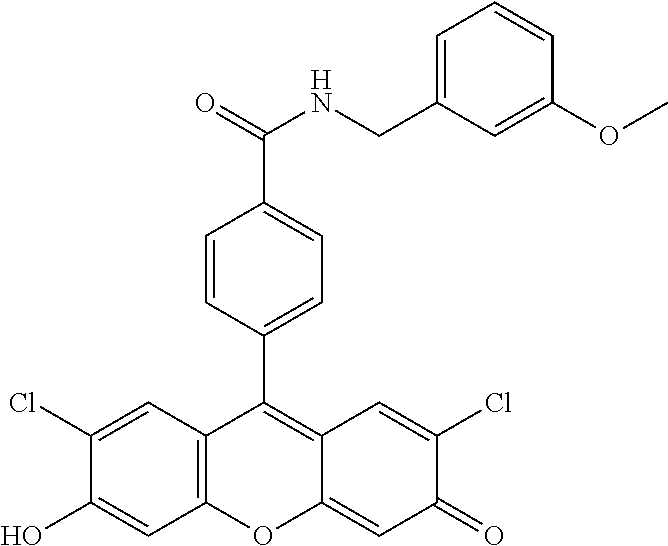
C12=C(C=C(Cl)C(O)=C1)C(C1=CC=C(C(=O)NCC3=CC=CC(OC)=C3)C=C1)=C1C(=CC(=O)C(Cl)=C1)O2
